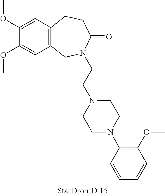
C1(OC)=CC2=C(C=C1OC)CN(CCN1CCN(C3=C(OC)C=CC=C3)CC1)C(=O)CC2
